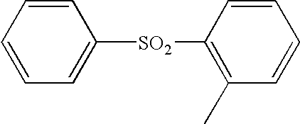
C1=CC=C([SO2]C2=C(C)C=CC=C2)C=C1
